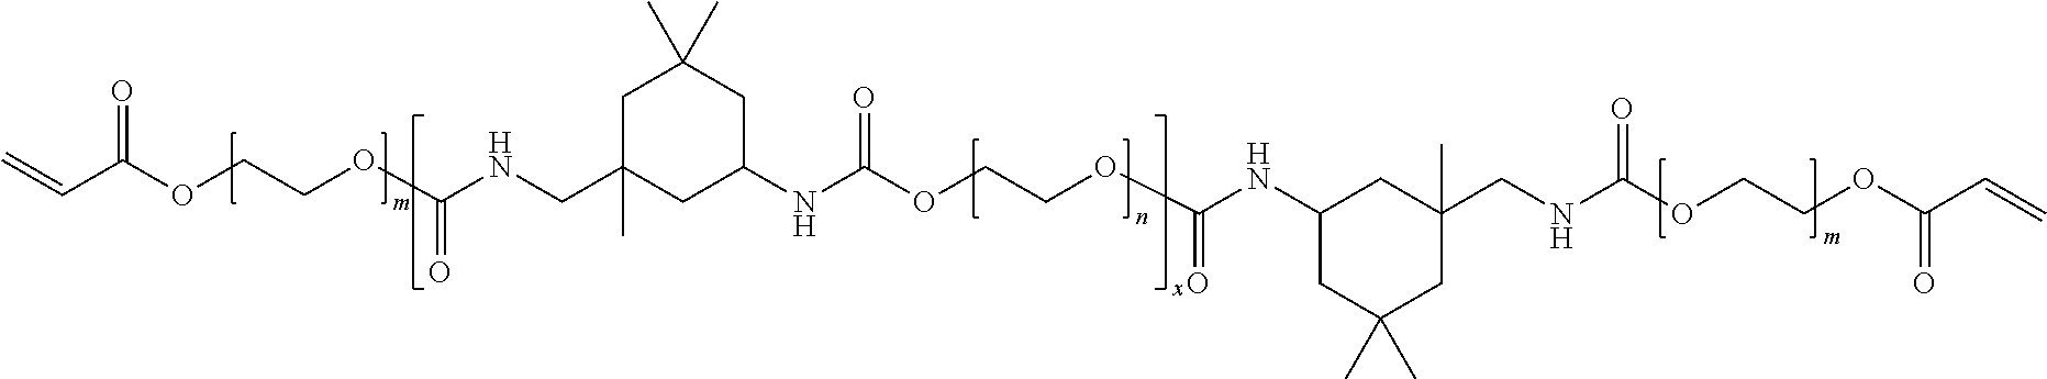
C(C(=O)OCCOC(=O)NCC1(C)CC(NC(OCCOC(=O)NC2CC(C)(C)CC(CNC(OCCOC(=O)C=C)=O)(C)C2)=O)CC(C)(C)C1)=C
